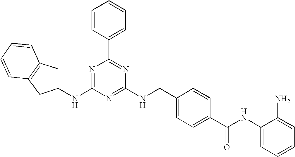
C1(NCC2=CC=C(C(NC3=CC=CC=C3N)=O)C=C2)=NC(NC2CC3=C(C=CC=C3)C2)=NC(C2=CC=CC=C2)=N1
